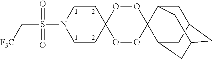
C1CC2(CCN1S(C[F3C])(=O)=O)OOC1(OO2)C2CC3CC(CC1C3)C2
